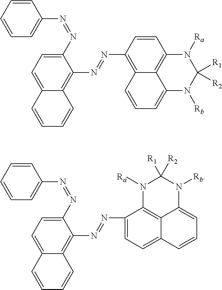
C12=CC=C(N=NC3=CC=CC=C3)C(N=NC3=C4C5=C(C=C3)N([Ra])C([R1])([R2])N([Rb])C5=CC=C4)=C1C=CC=C2.N(=NC1=CC=C2C3=C1N([Ra])C([R1])([R2])N([Rb])C3=CC=C2)C1=C2C(=CC=C1N=NC1=CC=CC=C1)C=CC=C2
